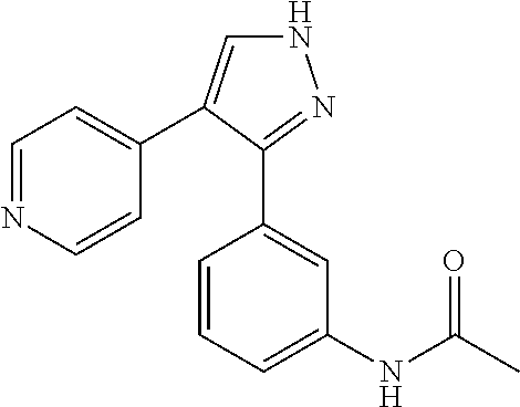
C1=NC=CC(C2=CNN=C2C2=CC(NC(C)=O)=CC=C2)=C1
